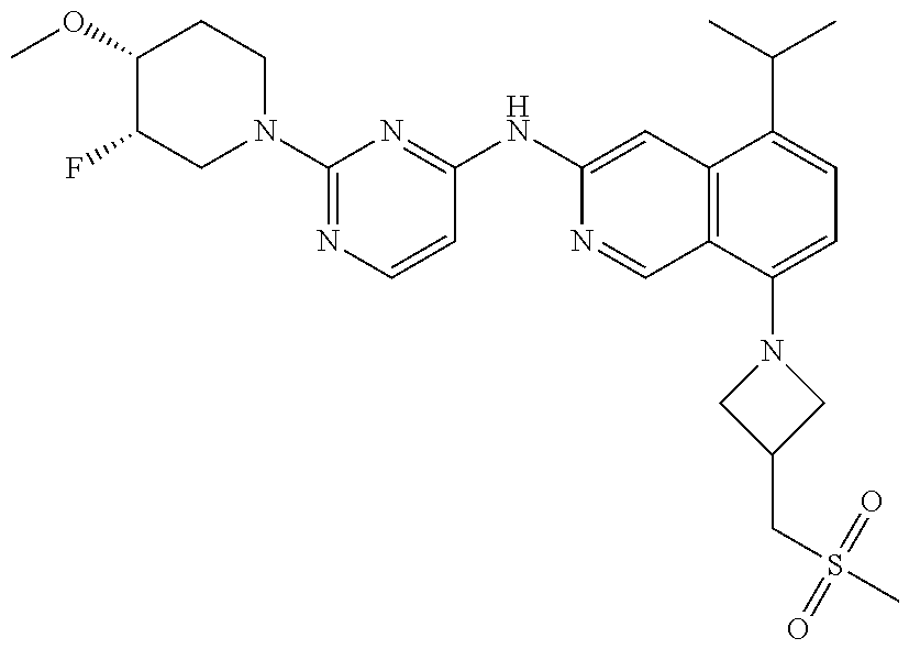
C1(OC)C(F)CN(C2=NC=CC(NC3=CC4=C(C=N3)C(N3CC(CS(C)(=O)=O)C3)=CC=C4C(C)C)=N2)CC1
